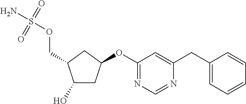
C1(O)CC(OC2=NC=NC(CC3=CC=CC=C3)=C2)CC1COS(N)(=O)=O
